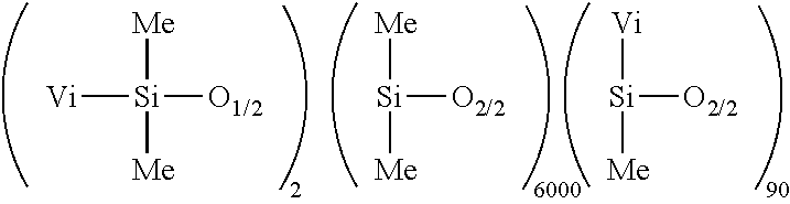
[Si]([O2/2])([Me])[Me].[Si]([O2/2])([Vi])[Me].[Vi][Si]([O1/2])([Me])[Me]
